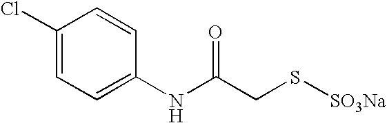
C1(Cl)=CC=C(NC(CS[SO3Na])=O)C=C1
